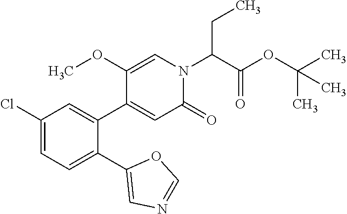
C1=C(OC)C(C2=CC(Cl)=CC=C2C2=CN=CO2)=CC(=O)N1C(C(OC(C)(C)C)=O)CC
